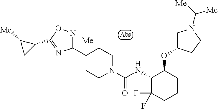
C1(C2([Me])CCN(C(NC3C(F)(F)CCCC3OC3CN(C([Me])[Me])CC3)=O)CC2)=NOC(C2C([Me])C2)=N1
